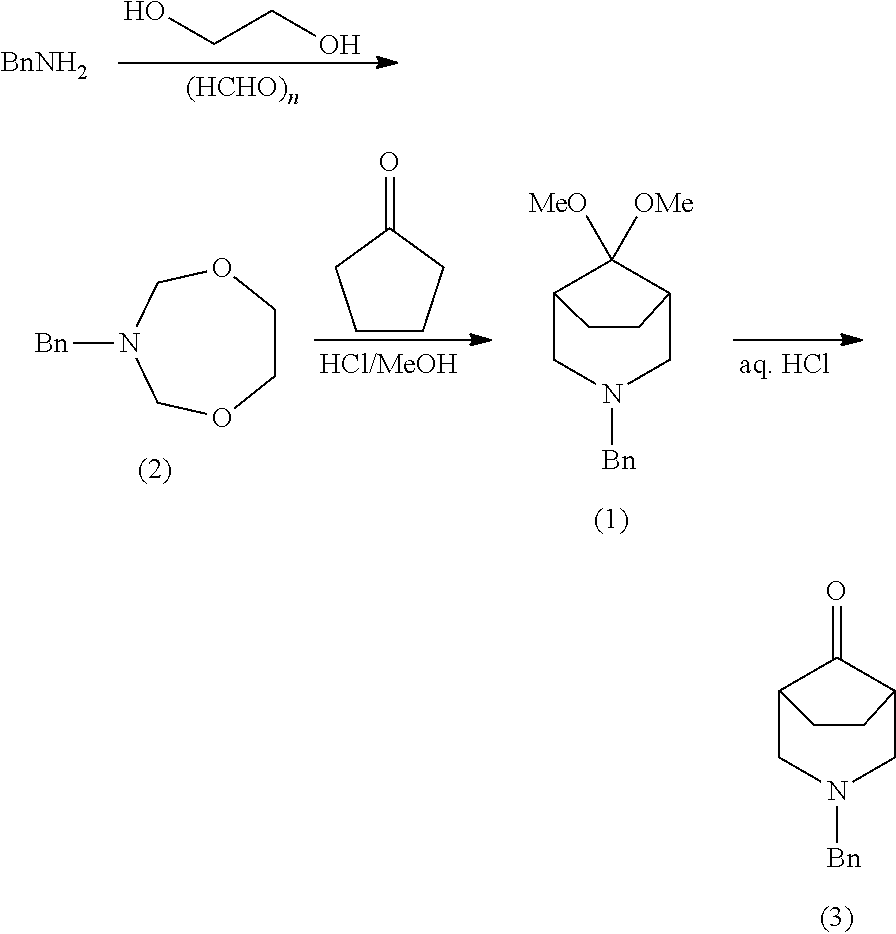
C1(=O)C2CN([Bn])CC1CC2.C(CO)O.[BnNH2].C1COCN([Bn])CO1.C1CCC(=O)C1.C1([MeO])([OMe])C2CN([Bn])CC1CC2
